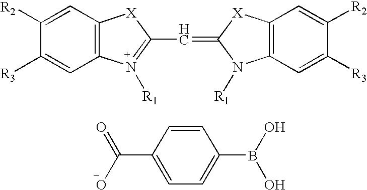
C12=C([X]C(C=C3N([R1])C4=C([X]3)C=C([R2])C([R3])=C4)=N1[R1])C=C([R2])C([R3])=C2.C1(C(O)=O)=CC=C(B(O)O)C=C1
